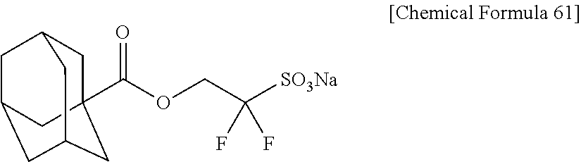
C(COC(C12CC3CC(CC(C1)C3)C2)=O)(F)(F)[SO3Na]
